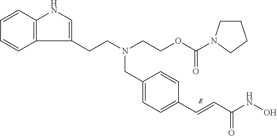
C1=C(CN(CCOC(=O)N2CCCC2)CCC2=CNC3=C2C=CC=C3)C=CC(C=CC(NO)=O)=C1
